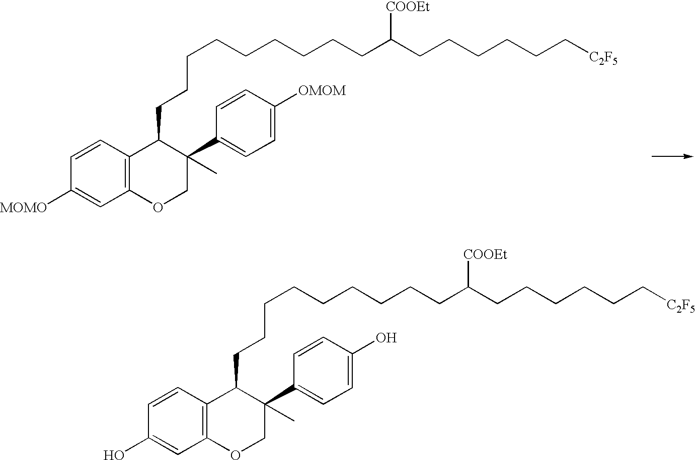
C12=C(C=CC(O)=C1)C(CCCCCCCCCC(CCCCCC[C2F5])[COOEt])C(C1=CC=C(O)C=C1)(C)CO2.C12=C(C=CC([MOMO])=C1)C(CCCCCCCCCC(CCCCCC[C2F5])[COOEt])C(C1=CC=C([OMOM])C=C1)(C)CO2
